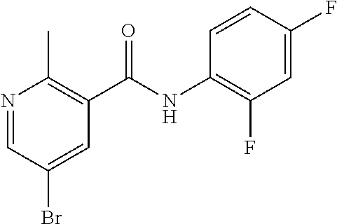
N1=CC(Br)=CC(C(NC2=C(F)C=C(F)C=C2)=O)=C1C
